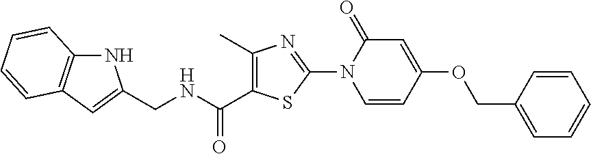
C1=CC(OCC2=CC=CC=C2)=CC(=O)N1C1=NC(C)=C(C(NCC2=CC3=C(N2)C=CC=C3)=O)S1
